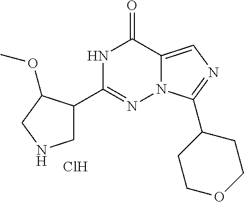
N1C(C2CNCC2OC)=NN2C(=CN=C2C2CCOCC2)C1=O.Cl
